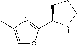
C1=C(C)N=C(C2CCCN2)O1
